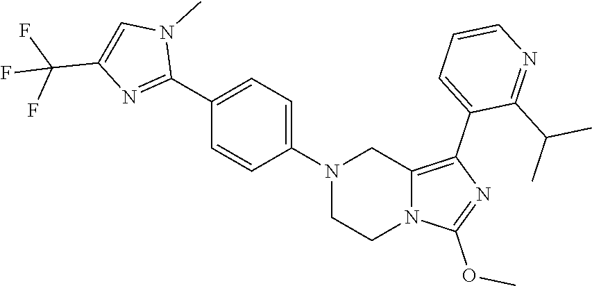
N1(C2=CC=C(C3=NC(C(F)(F)F)=CN3C)C=C2)CCN2C(=C(C3=CC=CN=C3C(C)C)N=C2OC)C1
